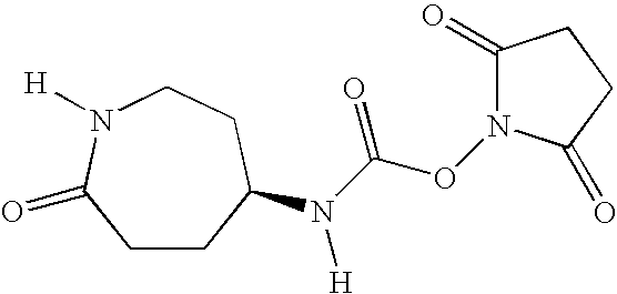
C1CC(N(C(ON2C(=O)CCC2=O)=O)[H])CCN([H])C1=O
